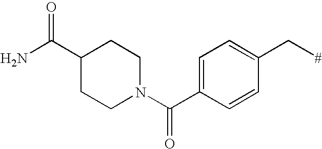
C1=C(C(N2CCC(C(N)=O)CC2)=O)C=CC(C[#])=C1
